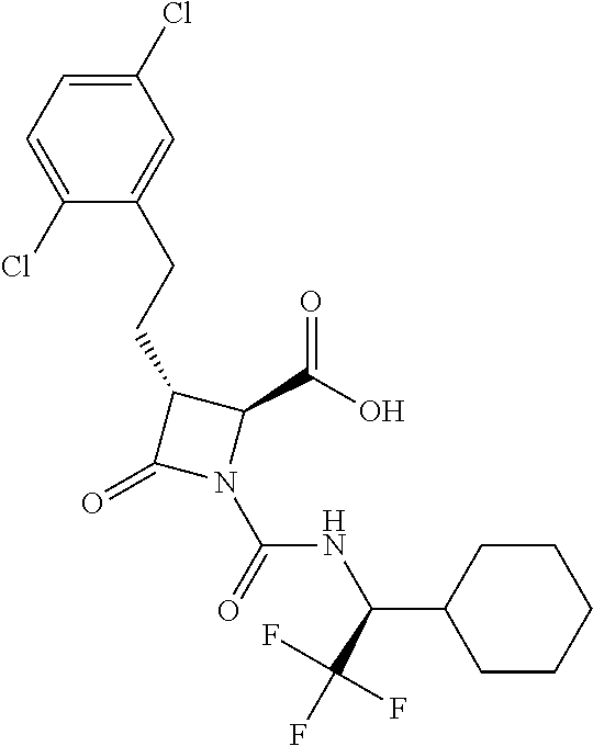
C1(CCC2=CC(Cl)=CC=C2Cl)C(=O)N(C(=O)NC(C2CCCCC2)C(F)(F)F)C1C(O)=O
